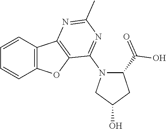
C1=CC2=C(C=C1)OC1=C2N=C(C)N=C1N1C(C(O)=O)CC(O)C1
